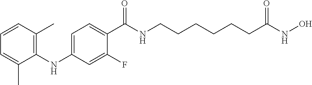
N(C1=C(C)C=CC=C1C)C1=CC=C(C(NCCCCCCC(NO)=O)=O)C(F)=C1
